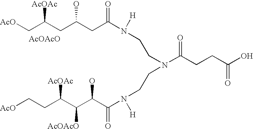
N(CCN(C(CC(CC(C[AcO])[AcOAc])O)=O)[H])(CCN(C(=O)C(C(C(CC[AcO])[AcOAc])[AcOAcO])O)[H])C(CCC(O)=O)=O.[AcOAcO]
